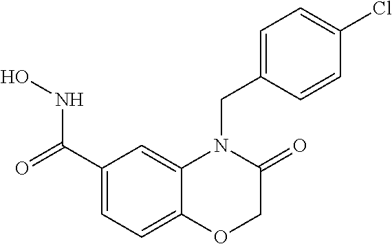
C1(C(=O)NO)=CC=C2C(=C1)N(CC1=CC=C(Cl)C=C1)C(=O)CO2
